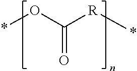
*OC([R]*)=O
